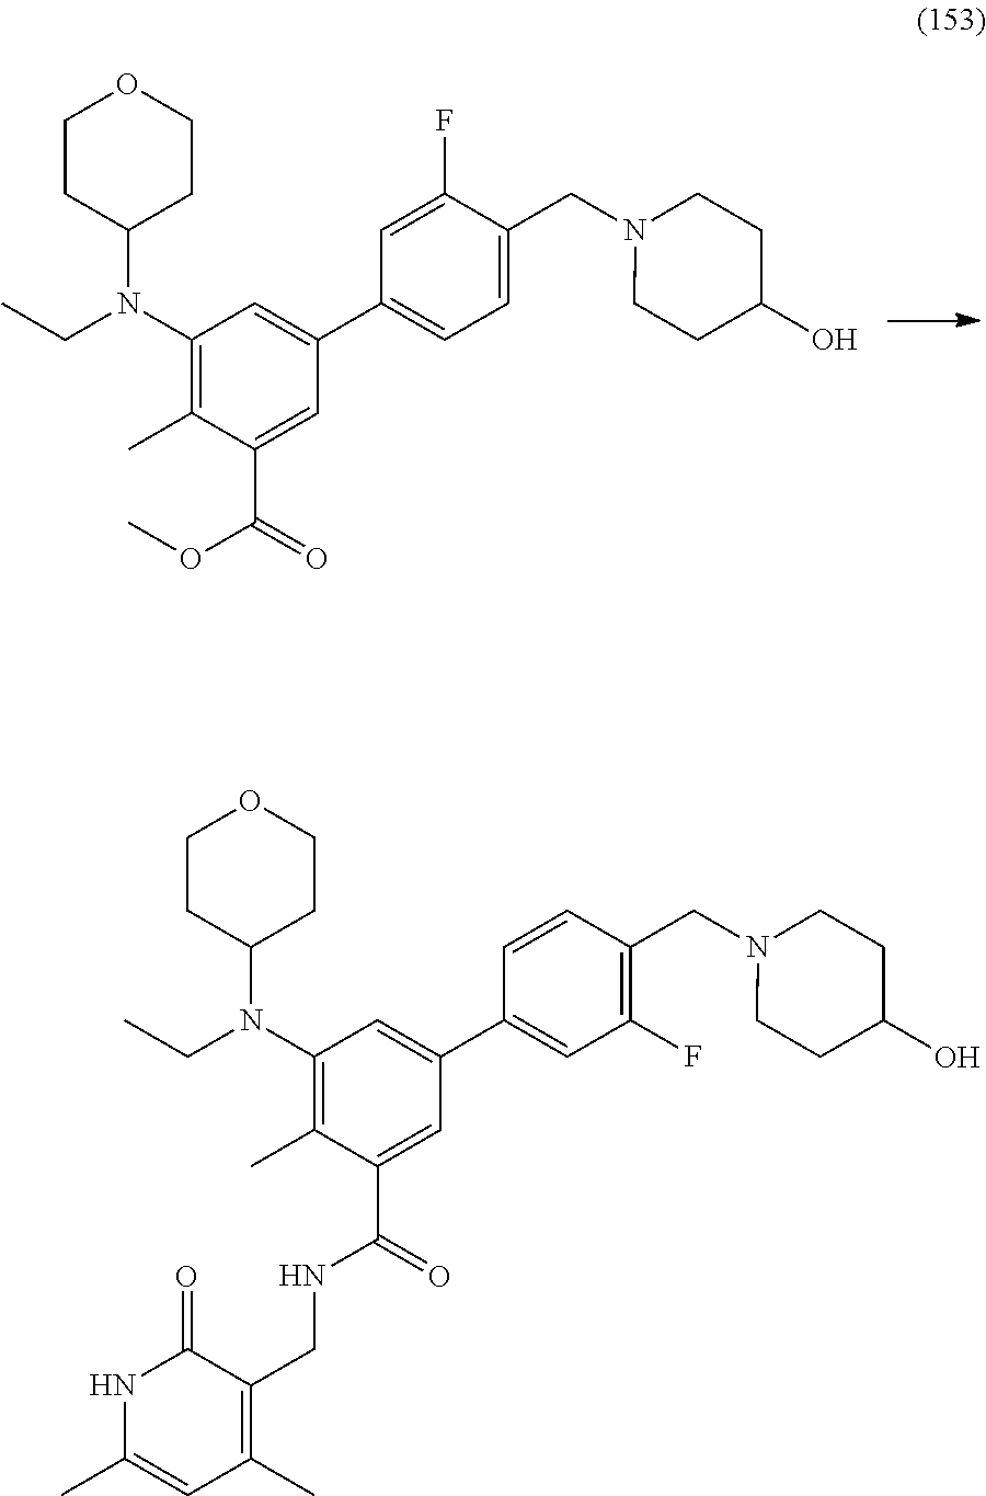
C1CC(N(CC)C2=C(C)C(C(OC)=O)=CC(C3=CC=C(CN4CCC(O)CC4)C(F)=C3)=C2)CCO1.C1CC(N(CC)C2=C(C)C(C(NCC3=C(C)C=C(C)NC3=O)=O)=CC(C3=CC(F)=C(CN4CCC(O)CC4)C=C3)=C2)CCO1
